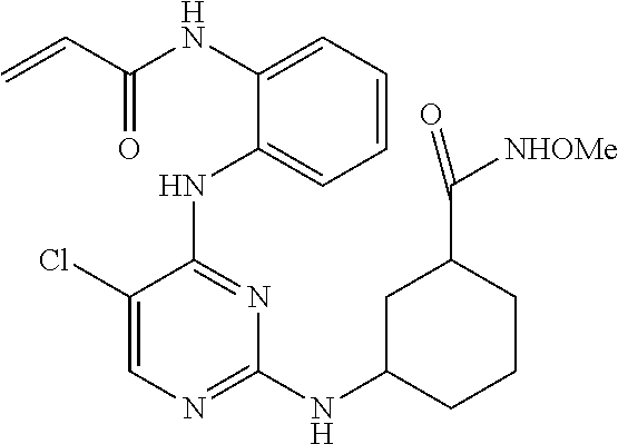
N(C1=CC=CC=C1NC1=NC(NC2CCCC(C([NHOMe])=O)C2)=NC=C1Cl)C(C=C)=O
